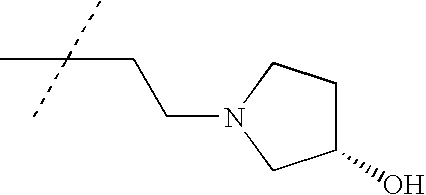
N1(CCC(C)(C)C)CC(O)CC1
